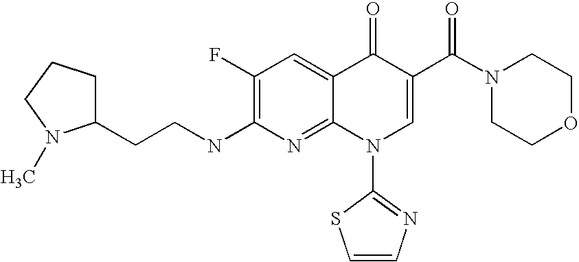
C1(CCNC2=C(F)C=C3C(=N2)N(C2=NC=CS2)C=C(C(N2CCOCC2)=O)C3=O)CCCN1C
